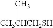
[CH3CHCH2SH]C
